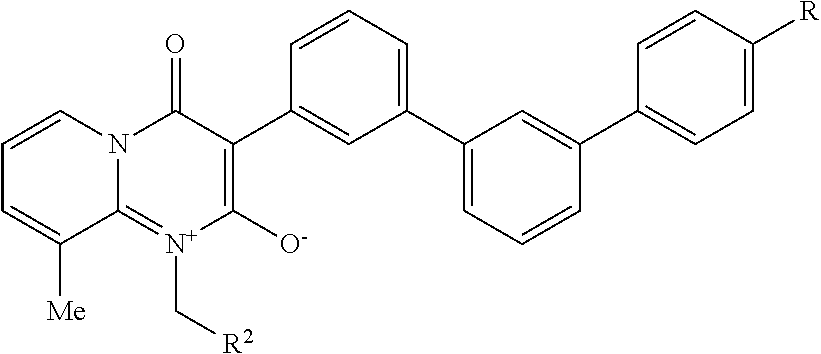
C1=CC=C(C2=CC=CC(C3=CC=C([R])C=C3)=C2)C=C1C1=C([O-])[N+](C[R2])=C2N(C1=O)C=CC=C2[Me]
